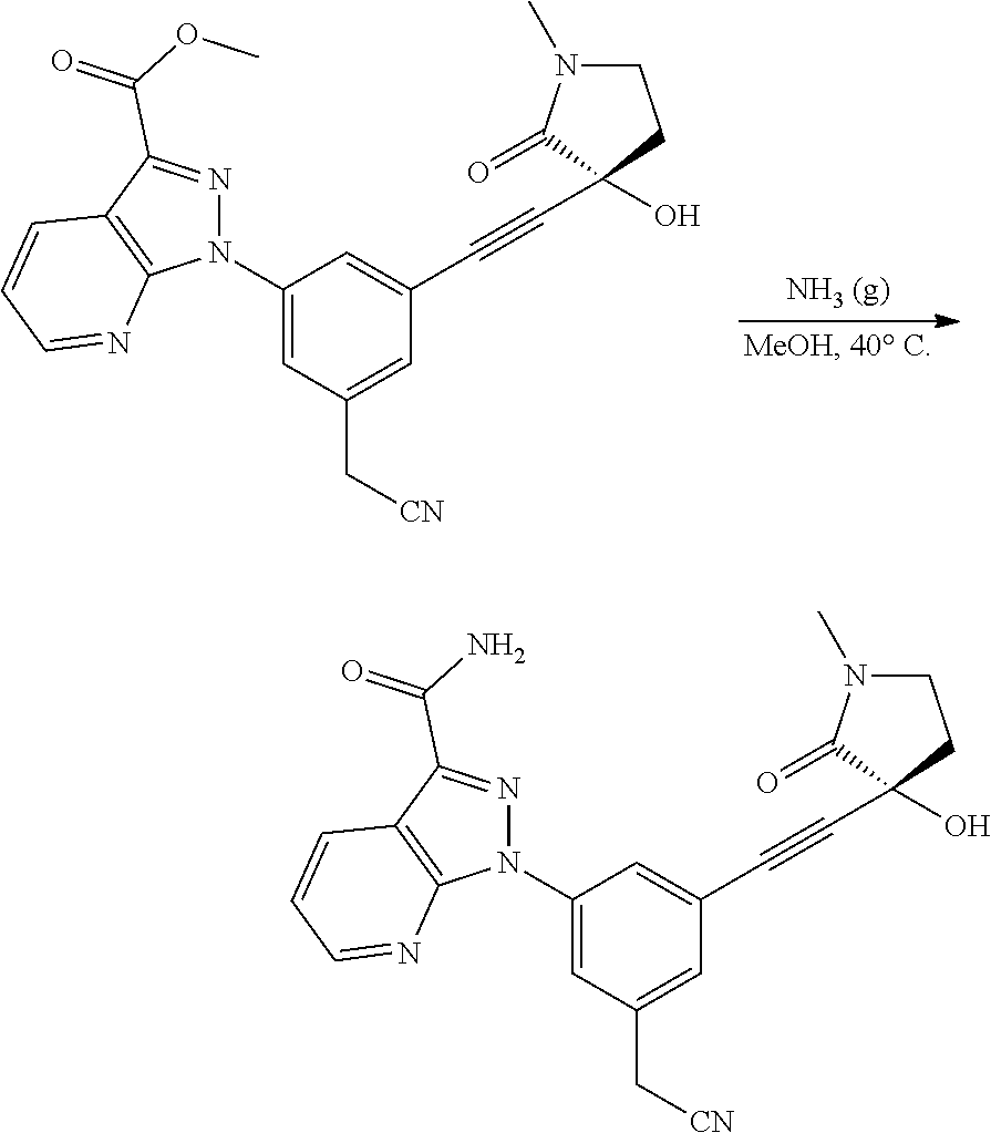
N1=C(C(OC)=O)C2=C(N1C1=CC(C[CN])=CC(C#CC3(O)C(=O)N(C)CC3)=C1)N=CC=C2.N1=C(C(N)=O)C2=C(N1C1=CC(C[CN])=CC(C#CC3(O)C(=O)N(C)CC3)=C1)N=CC=C2
